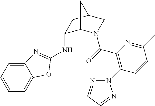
C1(NC2=NC3=CC=CC=C3O2)C2N(C(=O)C3=C(N4N=CC=N4)C=CC(C)=N3)CC(C1)C2
